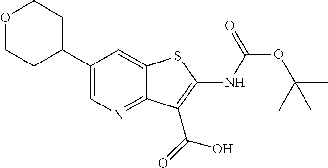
O1CCC(C2=CN=C3C(=C2)SC(NC(OC(C)(C)C)=O)=C3C(=O)O)CC1
